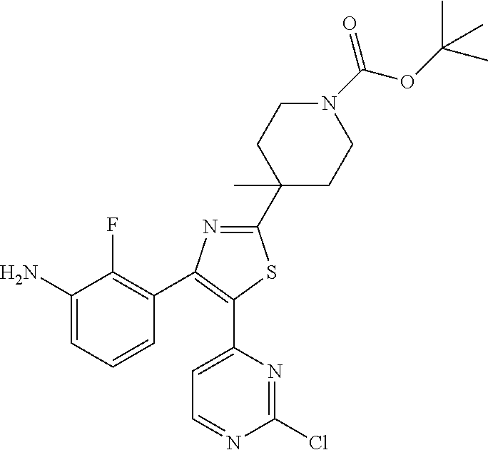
NC1=CC=CC(C2=C(C3=CC=NC(Cl)=N3)SC(C3(C)CCN(C(OC(C)(C)C)=O)CC3)=N2)=C1F
